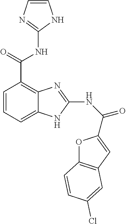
C1=CN=C(NC(C2=C3C(=CC=C2)NC(NC(=O)C2=CC4=C(O2)C=CC(Cl)=C4)=N3)=O)N1
